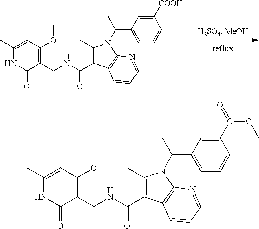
C1(C)=CC(OC)=C(CNC(C2=C(C)N(C(C)C3=CC=CC([COOH])=C3)C3=C2C=CC=N3)=O)C(=O)N1.C1(C)=CC(OC)=C(CNC(C2=C(C)N(C(C)C3=CC=CC(C(=O)OC)=C3)C3=C2C=CC=N3)=O)C(=O)N1
